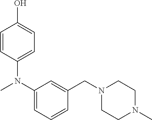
C1=CC(N(C2=CC=CC(CN3CCN(C)CC3)=C2)C)=CC=C1O
